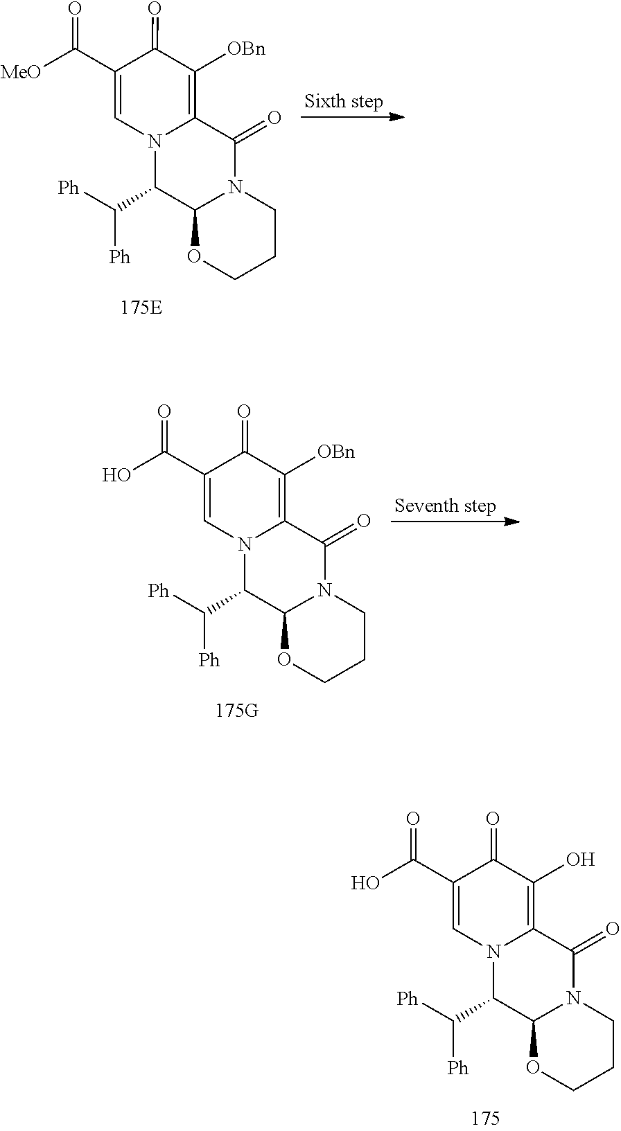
C1(C(O)=O)=CN2C(=C([OBn])C1=O)C(=O)N1C(C2C([Ph])[Ph])OCCC1.C1(C(O)=O)=CN2C(=C(O)C1=O)C(=O)N1C(C2C([Ph])[Ph])OCCC1.C1(C([MeO])=O)=CN2C(=C([OBn])C1=O)C(=O)N1C(C2C([Ph])[Ph])OCCC1
